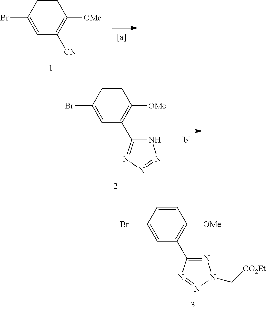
C1=CC(Br)=CC(C2=NN=NN2)=C1[OMe].C1=CC(Br)=CC(C2=NN(C[CO2Et])N=N2)=C1[OMe].C1=CC(Br)=CC([CN])=C1[OMe]
